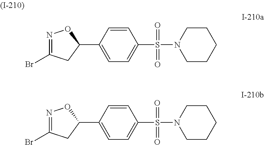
C1(C2=CC=C(S(=O)(=O)N3CCCCC3)C=C2)ON=C(Br)C1.C1(C2=CC=C(S(=O)(=O)N3CCCCC3)C=C2)ON=C(Br)C1
